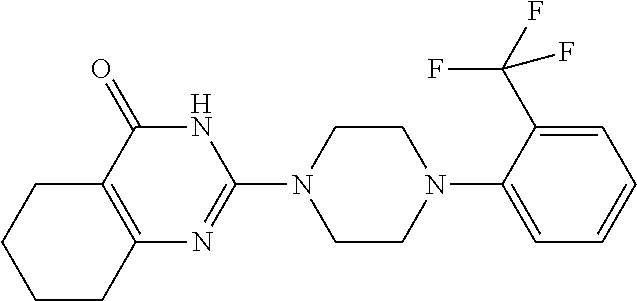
C12=C(C(=O)NC(N3CCN(C4=CC=CC=C4C(F)(F)F)CC3)=N1)CCCC2
